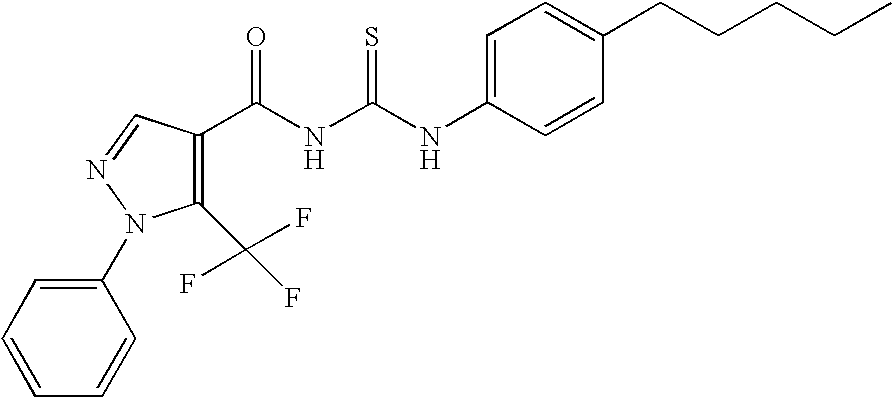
C1=C(NC(NC(=O)C2=C(C(F)(F)F)N(C3=CC=CC=C3)N=C2)=S)C=CC(CCCCC)=C1
